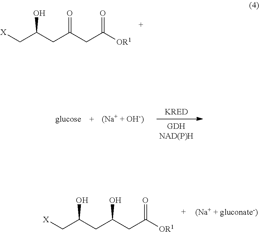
[X]CC(CC(CC([OR1])=O)=O)O.[X]CC(CC(CC([OR1])=O)O)O
